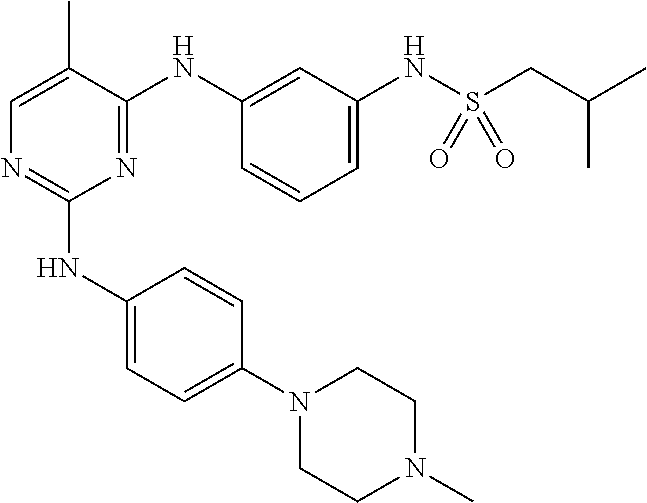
N1(C2=CC=C(NC3=NC=C(C)C(NC4=CC(NS(CC(C)C)(=O)=O)=CC=C4)=N3)C=C2)CCN(C)CC1
